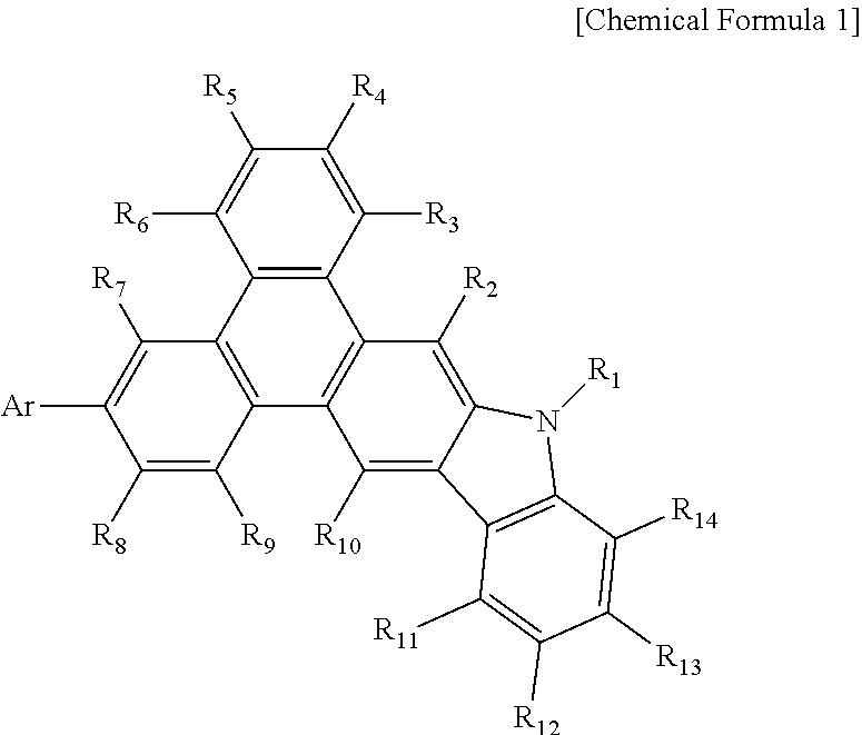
C1([R6])=C([R5])C([R4])=C([R3])C2=C1C1=C(C3=C2C([R2])=C2C(=C3[R10])C3=C(N2[R1])C([R14])=C([R13])C([R12])=C3[R11])C([R9])=C([R8])C([Ar])=C1[R7]
